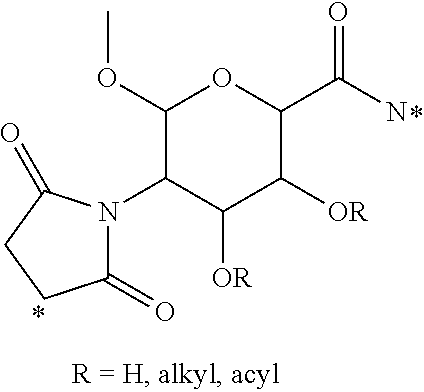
C1(=O)CCC(=O)N1C1C(OC)OC(C(=O)N)C([OR])C1[OR]
